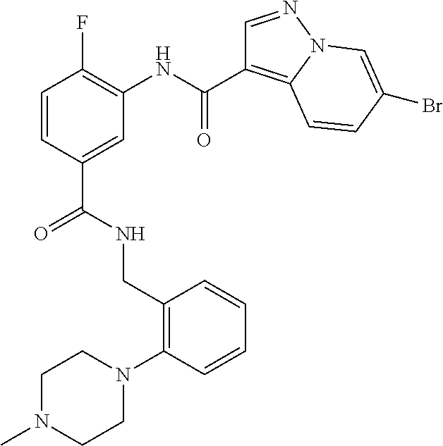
C1=CC(C(NCC2=C(N3CCN(C)CC3)C=CC=C2)=O)=CC(NC(=O)C2=C3N(N=C2)C=C(Br)C=C3)=C1F
